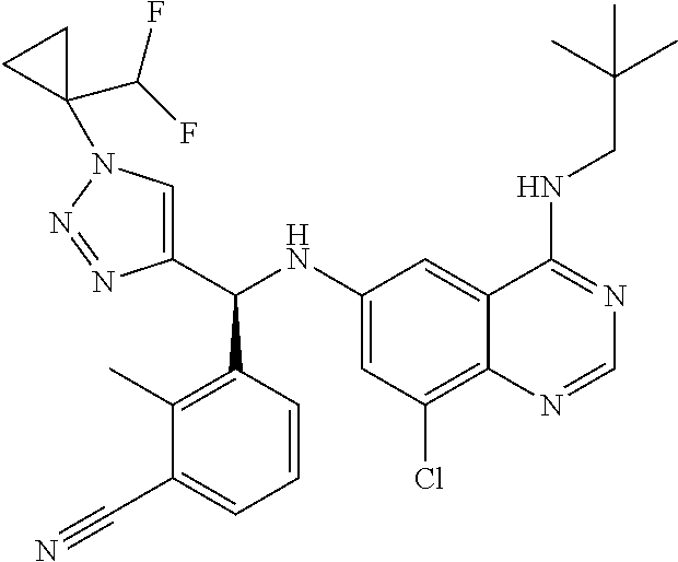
C1(NC(C2=CN(C3(C(F)F)CC3)N=N2)C2=C(C)C(C#N)=CC=C2)=CC(Cl)=C2C(=C1)C(NCC(C)(C)C)=NC=N2
